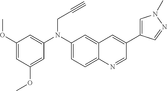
C1(OC)=CC(OC)=CC(N(C2=CC=C3C(=C2)C=C(C2=CN(C)N=C2)C=N3)CC#C)=C1
